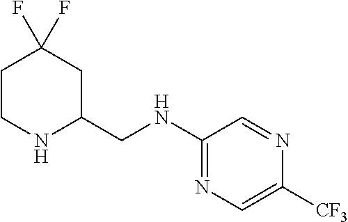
C1CNC(CNC2=NC=C([CF3])N=C2)CC1(F)F
